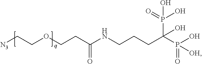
C(COCCC(=O)NCCCC(P([OH])(O)=O)(P(=O)(O)O)O)[N3]
